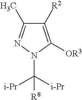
C1([R2])=C([OR3])N(C([i-Pr])([i-Pr])[R8])N=C1C
